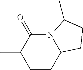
C1CC2N(C(=O)C1C)C(C)CC2
